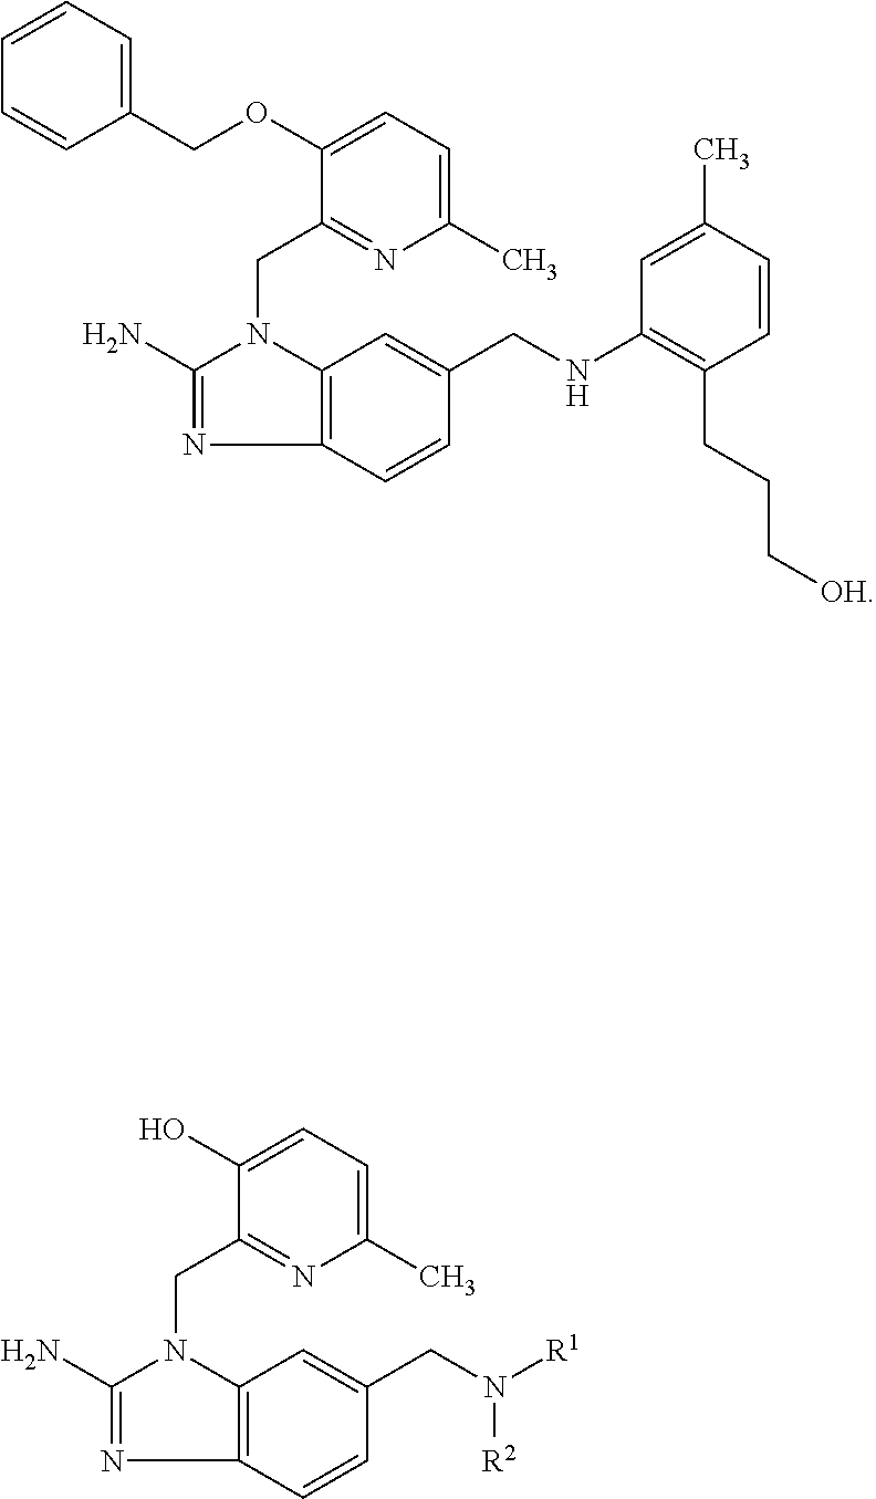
C1=CC=C(COC2=CC=C(C)N=C2CN2C(N)=NC3=C2C=C(CNC2=C(CCC[OH])C=CC(C)=C2)C=C3)C=C1.OC1=CC=C(C)N=C1CN1C(N)=NC2=C1C=C(CN([R1])[R2])C=C2
